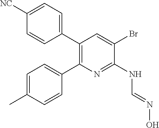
C1([NC])=CC=C(C2=C(C3=CC=C(C)C=C3)N=C(NC=NO)C(Br)=C2)C=C1
